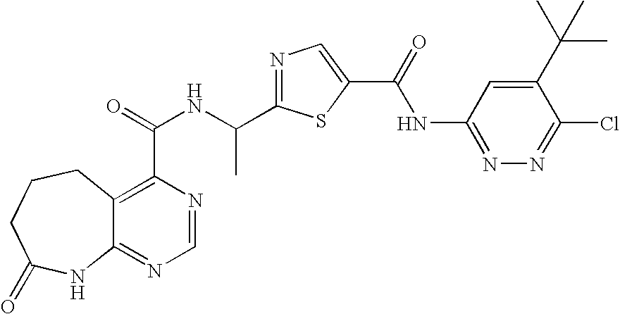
C12=NC=NC(C(=O)NC(C3=NC=C(C(=O)NC4=NN=C(Cl)C(C(C)(C)C)=C4)S3)C)=C1CCCC(=O)N2
